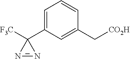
C1=C(C2([F3C])N=N2)C=C(C[CO2H])C=C1
